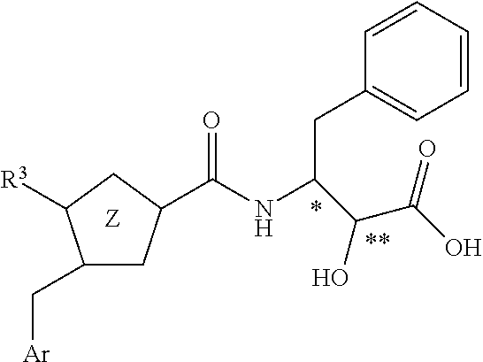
C1(C[Ar])CC(C(NC(C(C(=O)O)O)CC2=CC=CC=C2)=O)CC1[R3]
